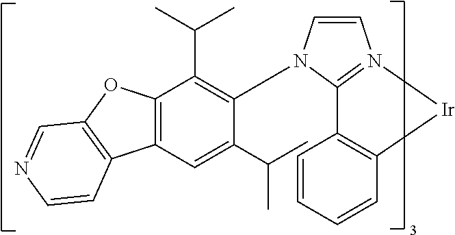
C12=C(OC3=C1C=CN=C3)C(C(C)C)=C(N1C=CN3=C1C1=C(C=CC=C1)[Ir]3)C(C(C)C)=C2
